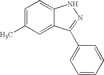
C1=C(C)C=C2C(=C1)NN=C2C1=CC=CC=C1
